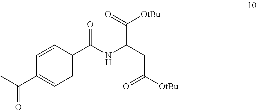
O=C(CC(NC(C1=CC=C(C(=O)C)C=C1)=O)C(=O)[OtBu])[OtBu]
